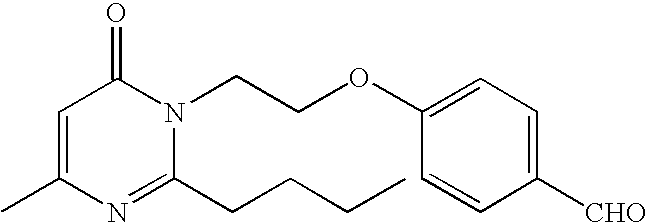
C1=C(C)N=C(CCCC)N(CCOC2=CC=C([CHO])C=C2)C1=O
